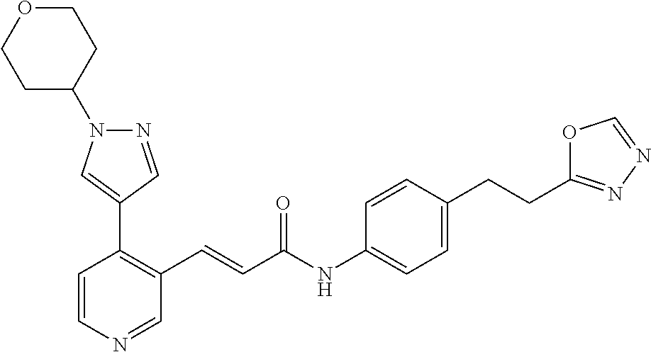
C1=CN=CC(C=CC(=O)NC2=CC=C(CCC3=NN=CO3)C=C2)=C1C1=CN(C2CCOCC2)N=C1
